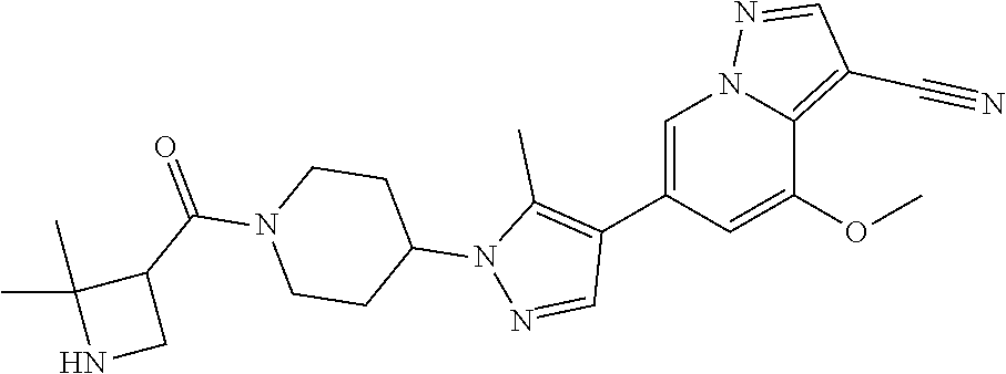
C1(C2=C(C)N(C3CCN(C(=O)C4C(C)(C)NC4)CC3)N=C2)=CN2C(=C(C#N)C=N2)C(OC)=C1
